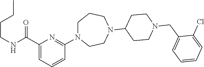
C1(C(=O)NCCCC)=CC=CC(N2CCCN(C3CCN(CC4=CC=CC=C4Cl)CC3)CC2)=N1
